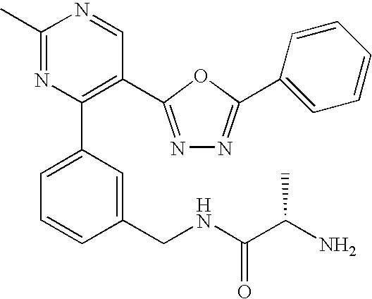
C1=C(C2=C(C3=NN=C(C4=CC=CC=C4)O3)C=NC(C)=N2)C=C(CNC(C(N)C)=O)C=C1
